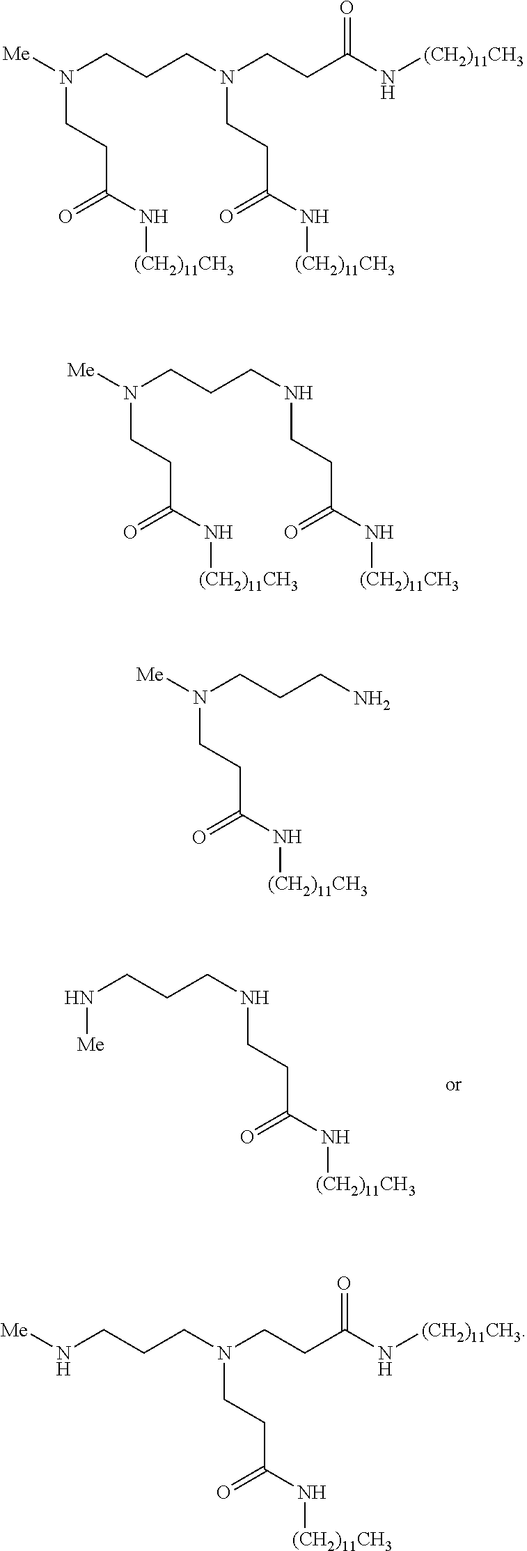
N(CCCN[Me])CCC(N[(CH2)11CH3])=O.C(C(N[(CH2)11CH3])=O)CN(CCCN(CCC(N[(CH2)11CH3])=O)[Me])CCC(N[(CH2)11CH3])=O.N(CCCN(CCC(N[(CH2)11CH3])=O)[Me])CCC(N[(CH2)11CH3])=O.NCCCN(CCC(N[(CH2)11CH3])=O)[Me].C(C(N[(CH2)11CH3])=O)CN(CCCN[Me])CCC(N[(CH2)11CH3])=O
